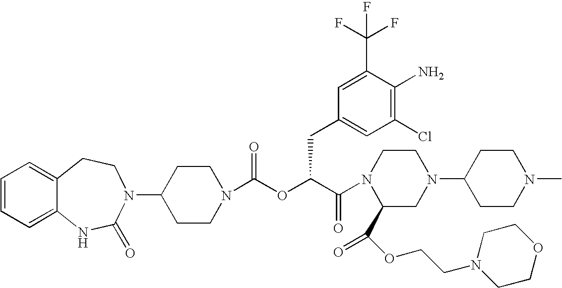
C12=CC=CC=C1NC(=O)N(C1CCN(C(OC(C(=O)N3C(C(OCCN4CCOCC4)=O)CN(C4CCN(C)CC4)CC3)CC3=CC(Cl)=C(N)C(C(F)(F)F)=C3)=O)CC1)CC2
